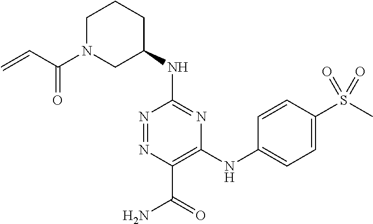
C1(NC2=NC(NC3=CC=C(S(C)(=O)=O)C=C3)=C(C(=O)N)N=N2)CCCN(C(=O)C=C)C1
